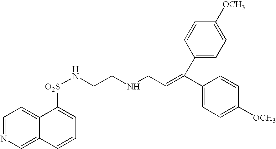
C1=NC=C2C(=C1)C([O2S]NCCNCC=C(C1=CC=C([OCH3])C=C1)C1=CC=C([OCH3])C=C1)=CC=C2
